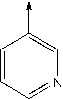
C1=CC=NC=C1->C
